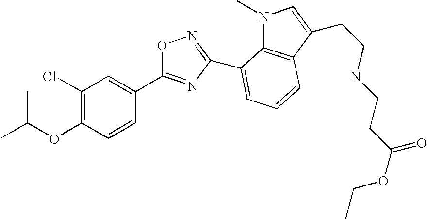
C1(Cl)=C(OC(C)C)C=CC(C2=NC(C3=CC=CC4=C3N(C)C=C4CCNCCC(OCC)=O)=NO2)=C1
